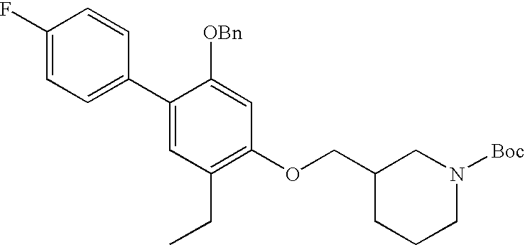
C1(F)=CC=C(C2=CC(CC)=C(OCC3CCCN([Boc])C3)C=C2[OBn])C=C1
